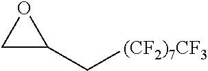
C1C(C[(CF2)7CF3])O1
